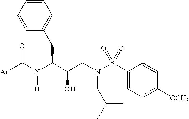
[Ar]C(N(C(C(CN(S(C1=CC=C([OCH3])C=C1)(=O)=O)CC(C)C)O)CC1=CC=CC=C1)[H])=O
